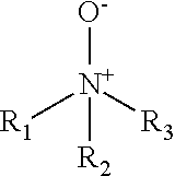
[R1][N+]([O-])([R3])[R2]
